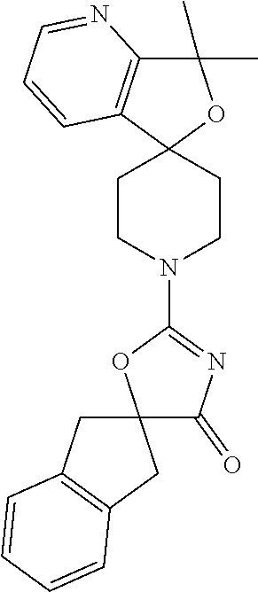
C12(CCN(C3=NC(=O)C4(O3)CC3=C(C4)C=CC=C3)CC1)OC(C)(C)C1=C2C=CC=N1
